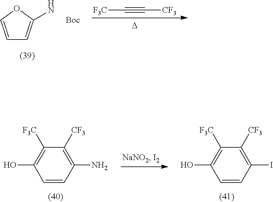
C1=CC(I)=C([CF3])C([F3C])=C1O.C1=CC(N)=C([CF3])C([F3C])=C1O.C1=COC(N)=C1.[Boc].[F3C]C#C[CF3].[D]
